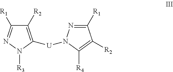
C1([R2])=C([U]N2N=C([R1])C([R2])=C2[R4])N([R3])N=C1[R1]
